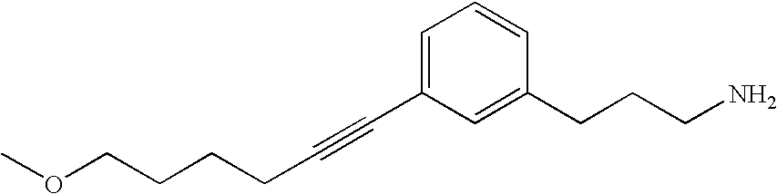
COCCCCC#CC1=CC=CC(CCCN)=C1
